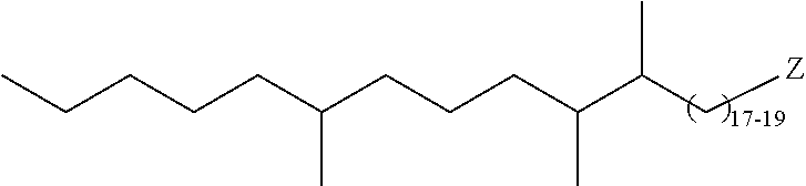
C(CC(CCCC(C(C[Z])C)C)C)CCC
